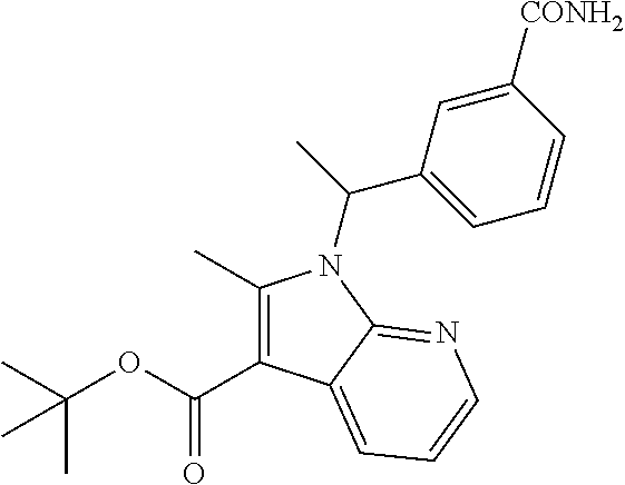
C1(C)=C(C(OC(C)(C)C)=O)C2=CC=CN=C2N1C(C)C1=CC=CC([CONH2])=C1
